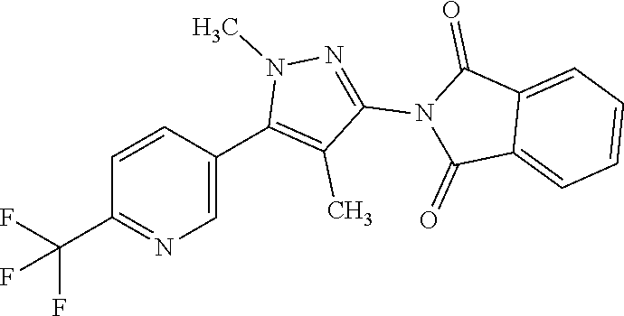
C1=C(C2=C(C)C(N3C(=O)C4=CC=CC=C4C3=O)=NN2C)C=CC(C(F)(F)F)=N1
